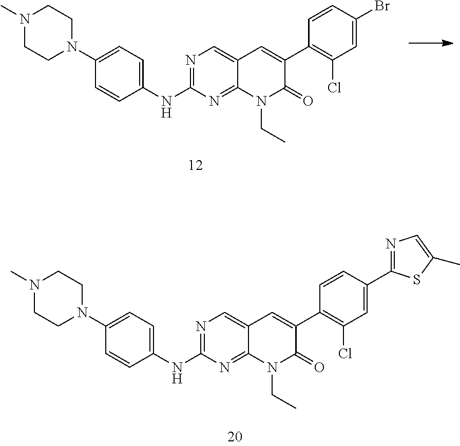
N1=C(NC2=CC=C(N3CCN(C)CC3)C=C2)N=C2C(=C1)C=C(C1=C(Cl)C=C(C3=NC=C(C)S3)C=C1)C(=O)N2CC.N1=C(NC2=CC=C(N3CCN(C)CC3)C=C2)N=C2C(=C1)C=C(C1=C(Cl)C=C(Br)C=C1)C(=O)N2CC
